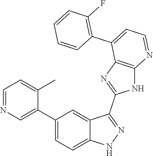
C1=NC=C(C2=CC=C3C(=C2)C(C2=NC4=C(N2)N=CC=C4C2=C(F)C=CC=C2)=NN3)C(C)=C1
